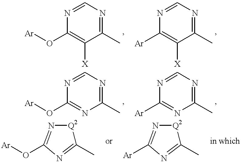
C1(O[Ar])=C([X])C(C)=NC=N1.C1([Ar])=C([X])C(C)=NC=N1.C1(O[Ar])=NC(C)=NC=N1.C1([Ar])=NC(C)=NC=N1.C1(C)=NC(O[Ar])=N[Q2]1.C1(C)=NC([Ar])=N[Q2]1
